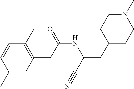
C1=CC(C)=CC(CC(NC(CC2CCN(C)CC2)C#N)=O)=C1C
